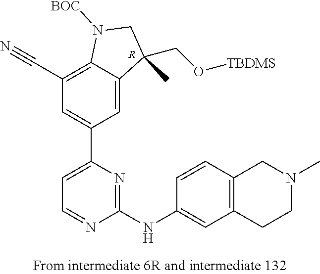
C1(C#N)=C2C(=CC(C3=CC=NC(NC4=CC5=C(C=C4)CN(C)CC5)=N3)=C1)C(CO[TBDMS])(C)CN2[BOC].[R]
